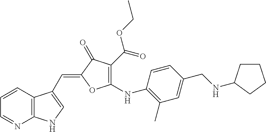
C1=CC2=C(N=C1)NC=C2C=C1C(=O)C(C(OCC)=O)=C(NC2=C(C)C=C(CNC3CCCC3)C=C2)O1
